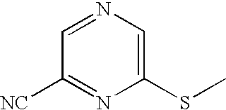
C1([NC])=NC(SC)=CN=C1
